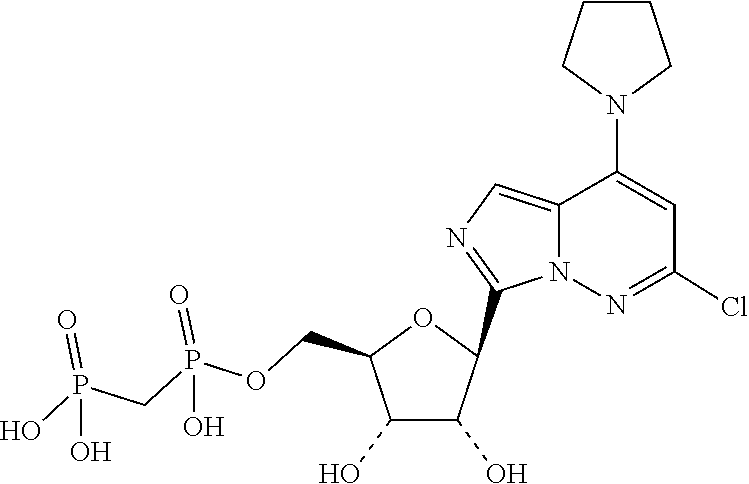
C1(C2C(O)C(O)C(COP(=O)(O)CP(=O)(O)O)O2)=NC=C2C(N3CCCC3)=CC(Cl)=NN12
